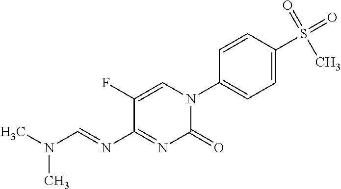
S(C1=CC=C(N2C(=O)N=C(N=CN(C)C)C(F)=C2)C=C1)(=O)(=O)C
